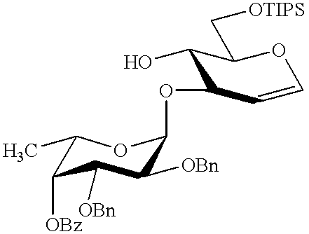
C1(C)C([OBz])C([OBn])C([OBn])C(OC2C(O)C(C[OTIPS])OC=C2)O1
